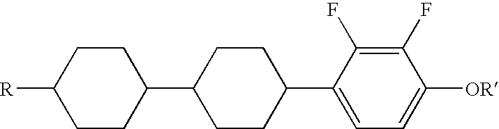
C1(F)=C(F)C(C2CCC(C3CCC([R])CC3)CC2)=CC=C1[OR]
